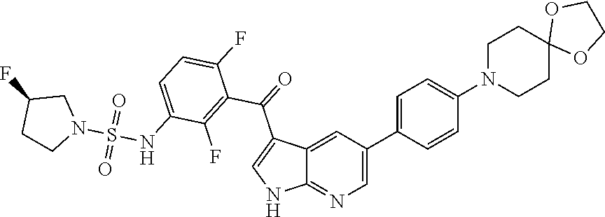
C1N(C2=CC=C(C3=CN=C4C(=C3)C(C(=O)C3=C(F)C(NS(N5CC(F)CC5)(=O)=O)=CC=C3F)=CN4)C=C2)CCC2(C1)OCCO2
